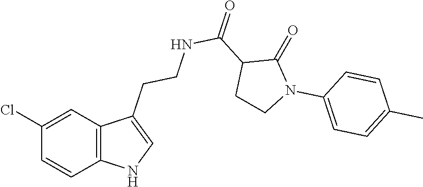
C12=C(C=C(Cl)C=C1)C(CCNC(C1CCN(C3=CC=C(C)C=C3)C1=O)=O)=CN2
